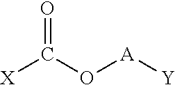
O=C(O[A][Y])[X]
